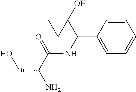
N(C(=O)C(N)CO)C(C1=CC=CC=C1)C1(O)CC1
